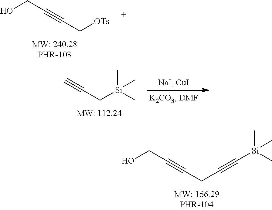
OCC#CCC#C[Si](C)(C)C.OCC#CC[OTs].C#CC[Si](C)(C)C
